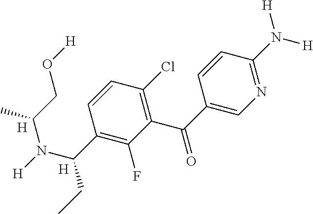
N1=C(N([H])[H])C=CC(C(=O)C2=C(Cl)C=CC(C(N([H])C(C)CO[H])CC)=C2F)=C1.[H].[H]
